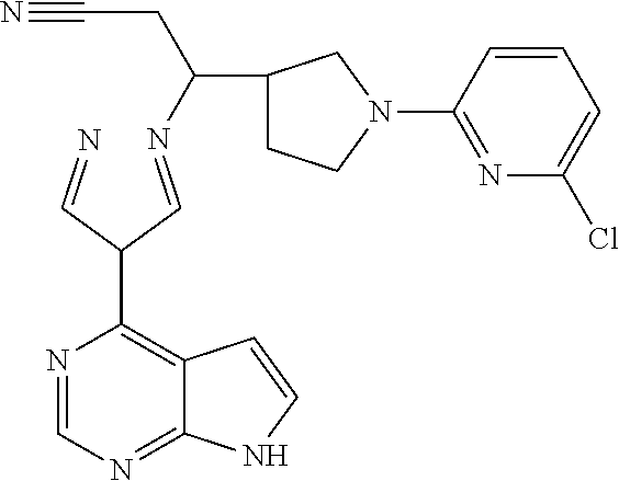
N1=CN=C2C(=C1C(C=NC(CC#N)C1CCN(C3=NC(Cl)=CC=C3)C1)C=N)C=CN2
